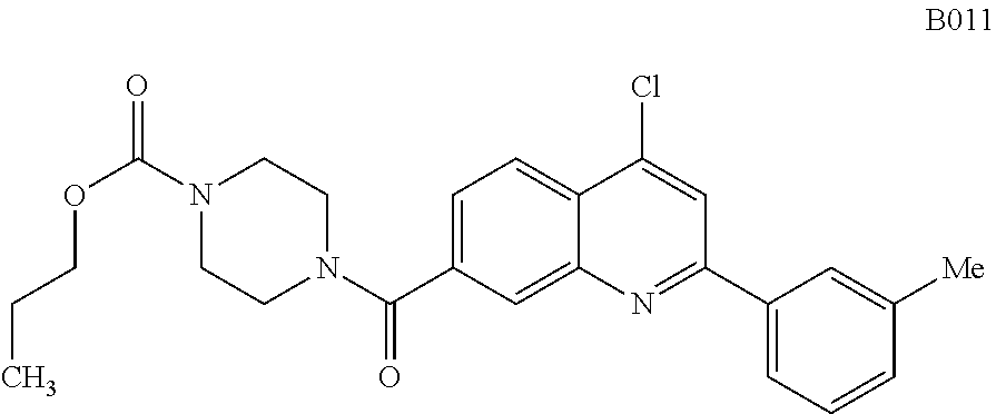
C1=C(C(N2CCN(C(=O)OCCC)CC2)=O)C=C2C(=C1)C(Cl)=CC(C1=CC=CC([Me])=C1)=N2
